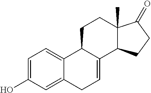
C1=C(O)C=C2C(=C1)C1C(=CC2)C2C(C)(CC1)C(=O)CC2
